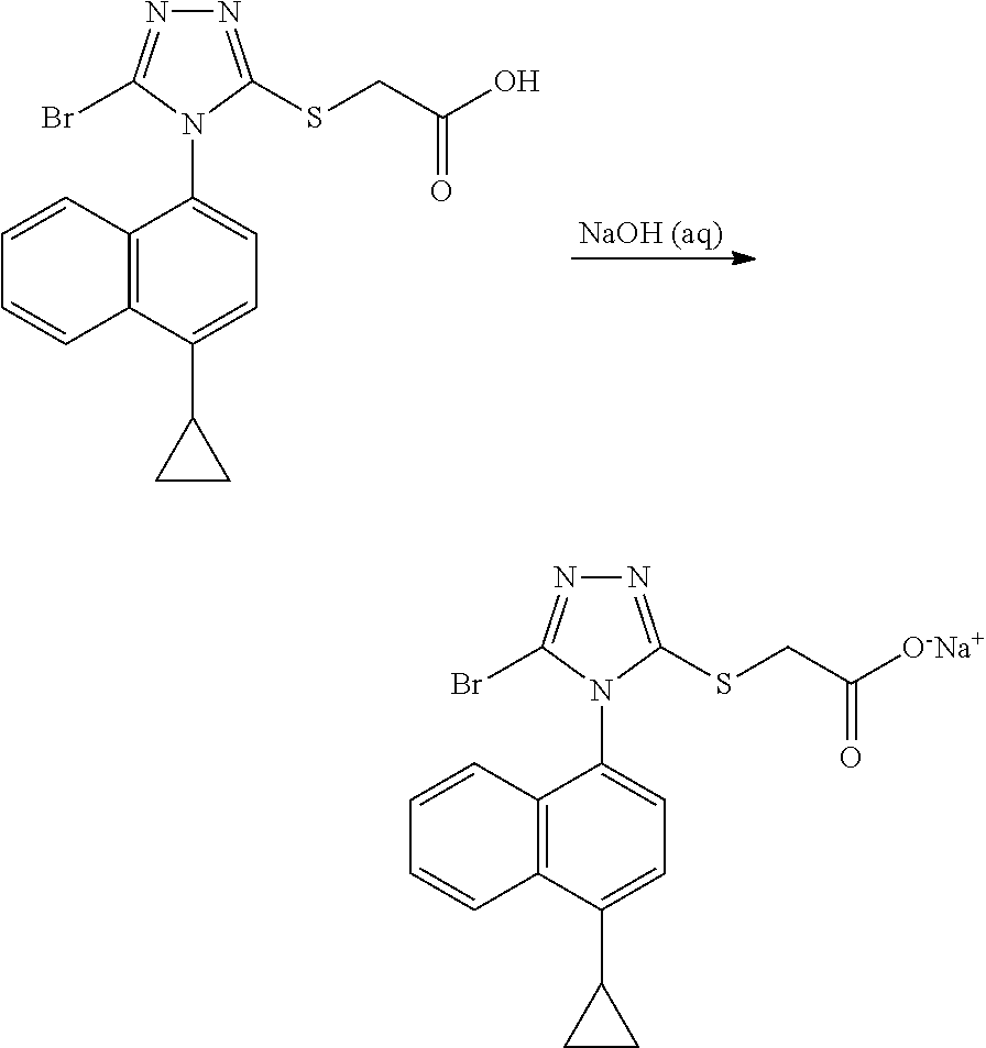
C1=C(C2CC2)C2=C(C(N3C(Br)=NN=C3SCC(=O)O)=C1)C=CC=C2.[NaOH (aq)].C1=C(C2CC2)C2=C(C(N3C(Br)=NN=C3SCC(=O)[O-Na+])=C1)C=CC=C2
